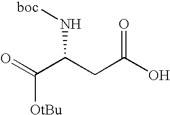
O=C(C(CC(O)=O)N[boc])[OtBu]
